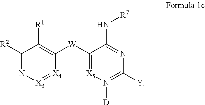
C1([R2])=N[X3]=[X4]C([W]C2=[X5]N([D])=C([Y])N=C2N[R7])=C1[R1]
